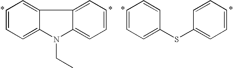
C12=CC=CC=C1C1=CC=CC=C1N2CC.C1(SC2=CC=CC=C2)=CC=CC=C1
